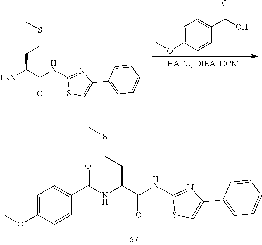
NC(C(NC1=NC(C2=CC=CC=C2)=CS1)=O)CCSC.C1=C(OC)C=CC(C(O)=O)=C1.C1=C(OC)C=CC(C(=O)NC(C(NC2=NC(C3=CC=CC=C3)=CS2)=O)CCSC)=C1
